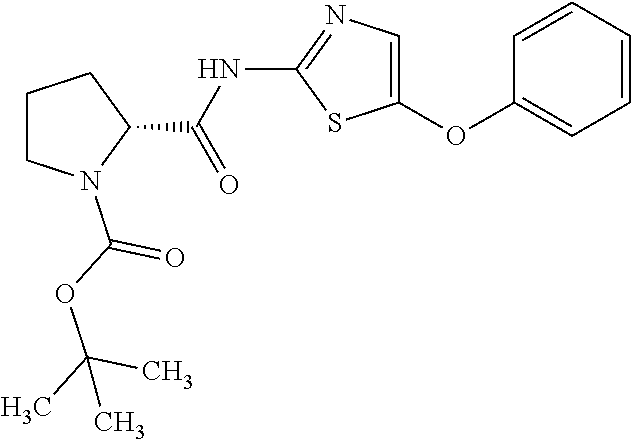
C1=CC=CC=C1OC1=CN=C(NC(C2CCCN2C(OC(C)(C)C)=O)=O)S1
